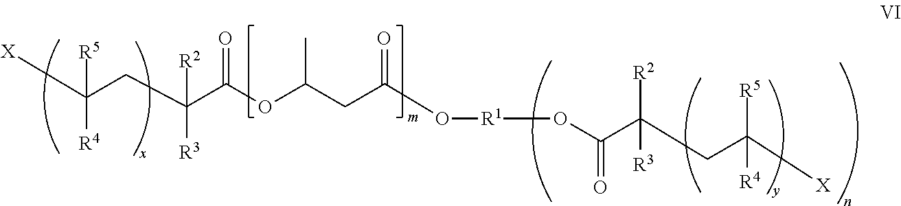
[X]C(CC(C(OC(CC(O[R1]OC(C([R2])(CC([R5])([X])[R4])[R3])=O)=O)C)=O)([R3])[R2])([R4])[R5]
